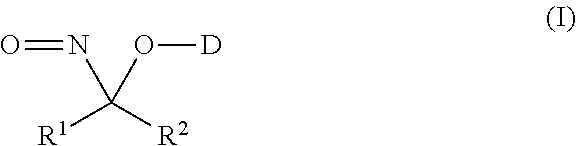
O=NC(O[D])([R1])[R2]
